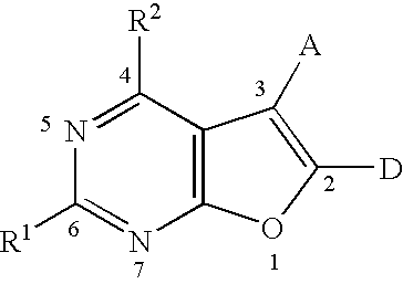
C12=C(C([R2])=NC([R1])=N1)C([A])=C([D])O2
